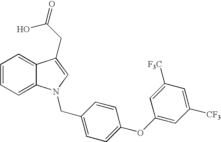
C1=CC=C2C(=C1)C(CC(O)=O)=CN2CC1=CC=C(OC2=CC([CF3])=CC([F3C])=C2)C=C1
